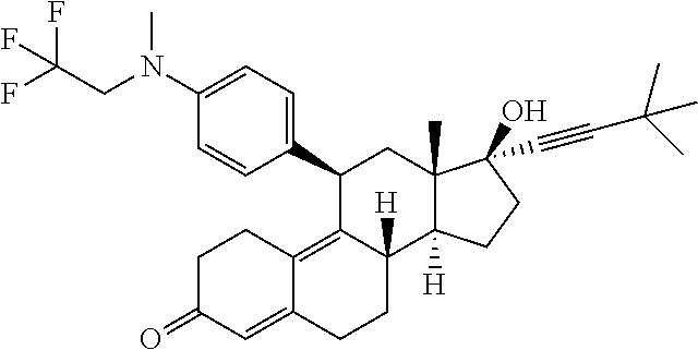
C(N(C)C1=CC=C(C2C3=C4C(=CC(=O)CC4)CCC3([H])C3([H])C(C)(C2)C(O)(C#CC(C)(C)C)CC3)C=C1)C(F)(F)F
